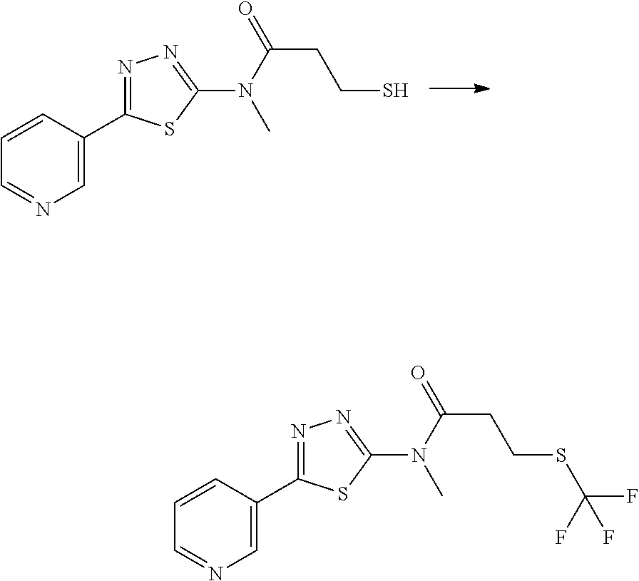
C1=CC=NC=C1C1=NN=C(N(C(=O)CCS)C)S1.C1=CC=NC=C1C1=NN=C(N(C(=O)CCSC(F)(F)F)C)S1
